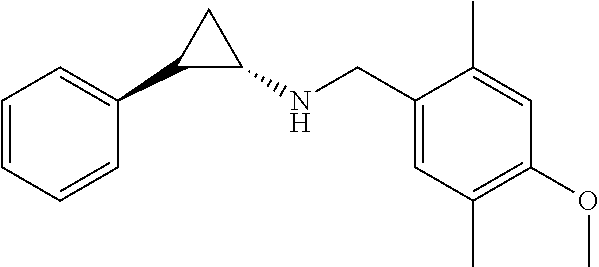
C1=CC=CC(C2C(NCC3=CC(C)=C(OC)C=C3C)C2)=C1
